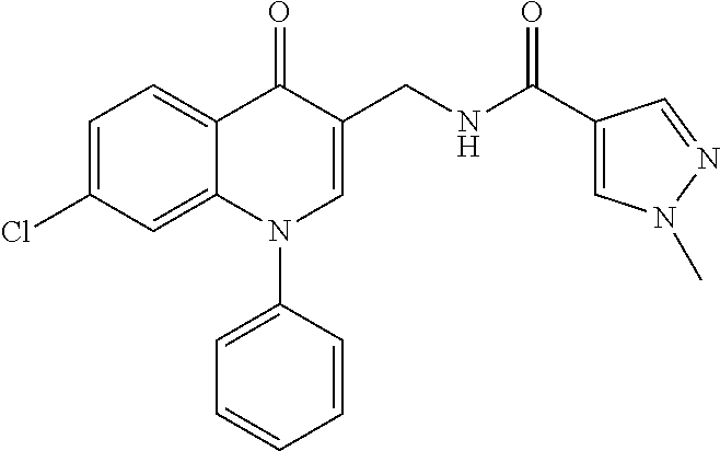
C1=C(Cl)C=C2C(=C1)C(=O)C(CNC(C1=CN(C)N=C1)=O)=CN2C1=CC=CC=C1
